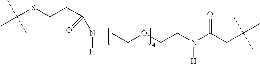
C(CC(N(CCOCCN(C(CC(C)(C)C)=O)[H])[H])=O)SC(C)(C)C
